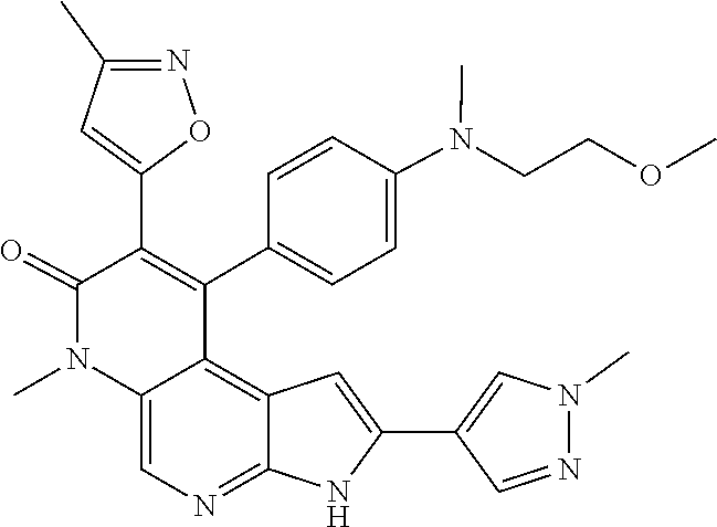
C12=C3C=C(C4=CN(C)N=C4)NC3=NC=C1N(C)C(=O)C(C1=CC(C)=NO1)=C2C1=CC=C(N(CCOC)C)C=C1
